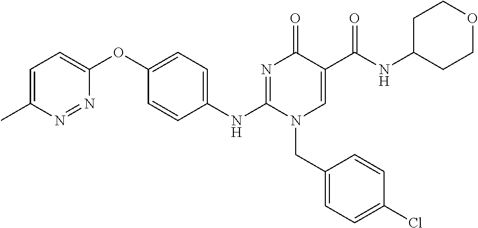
C1=C(C)N=NC(OC2=CC=C(NC3=NC(=O)C(C(NC4CCOCC4)=O)=CN3CC3=CC=C(Cl)C=C3)C=C2)=C1
